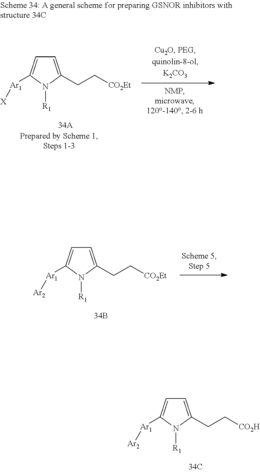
[R1]N1C(CC[CO2Et])=CC=C1[Ar1][Ar2].[R1]N1C(CC[CO2H])=CC=C1[Ar1][Ar2].[R1]N1C(CC[CO2Et])=CC=C1[Ar1][X]
